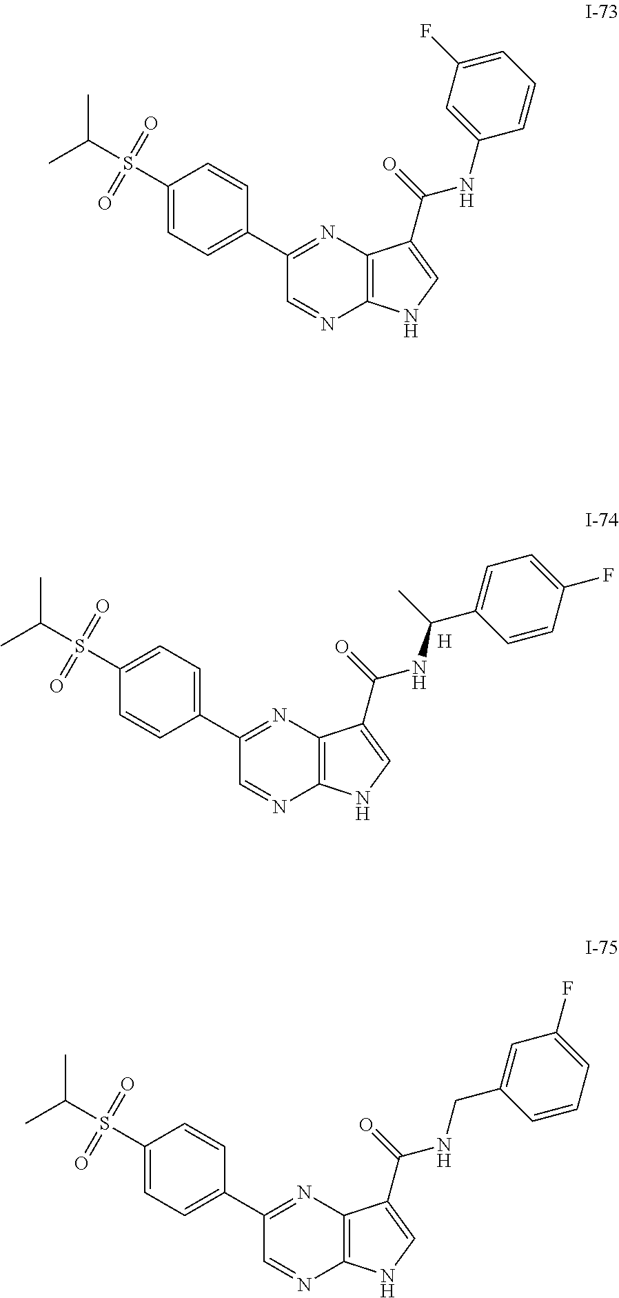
C1(S(C(C)C)(=O)=O)=CC=C(C2=NC3=C(N=C2)NC=C3C(=O)NC2=CC(F)=CC=C2)C=C1.C1(S(C(C)C)(=O)=O)=CC=C(C2=NC3=C(N=C2)NC=C3C(=O)NCC2=CC(F)=CC=C2)C=C1.C1(S(C(C)C)(=O)=O)=CC=C(C2=NC3=C(N=C2)NC=C3C(=O)NC(C2=CC=C(F)C=C2)C)C=C1.[H]
